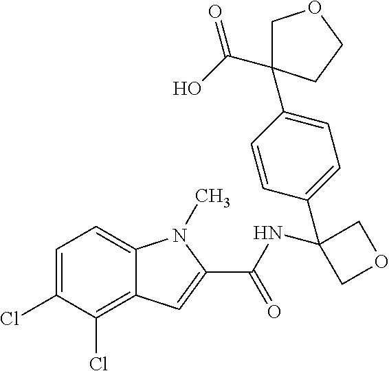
C1=C(Cl)C(Cl)=C2C(=C1)N(C)C(C(NC1(C3=CC=C(C4(C(O)=O)COCC4)C=C3)COC1)=O)=C2
